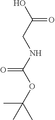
CC(C)(OC(=O)NCC(O)=O)C
